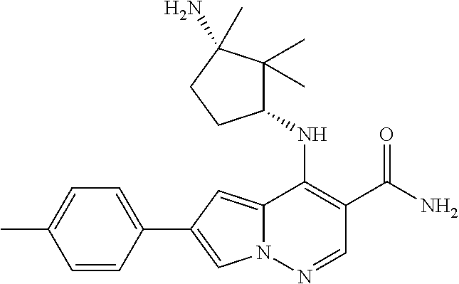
N12C(=CC(C3=CC=C(C)C=C3)=C1)C(NC1C(C)(C)C(N)(C)CC1)=C(C(N)=O)C=N2
